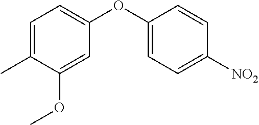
C1=C(OC2=CC=C(C)C(OC)=C2)C=CC([NO2])=C1
